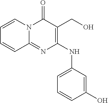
C1(NC2=CC=CC(O)=C2)=C(CO)C(=O)N2C(=N1)C=CC=C2
